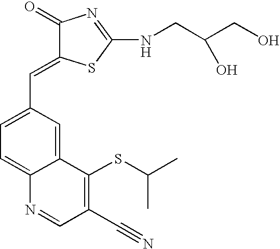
C1(=O)C(=CC2=CC=C3C(=C2)C(SC(C)C)=C(C#N)C=N3)SC(NCC(CO)O)=N1
